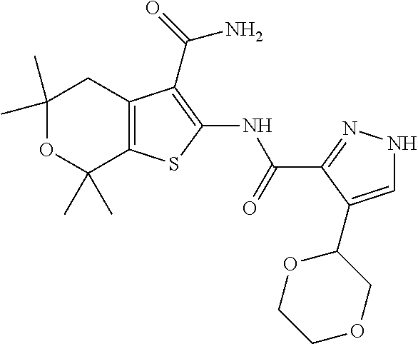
C1(C)(C)OC(C)(C)C2=C(C1)C(C(=O)N)=C(NC(C1=NNC=C1C1OCCOC1)=O)S2
